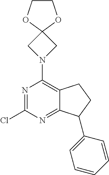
N1=C(Cl)N=C2C(=C1N1CC3(C1)OCCO3)CCC2C1=CC=CC=C1
